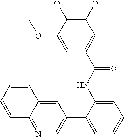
C12=NC=C(C3=CC=CC=C3NC(C3=CC(OC)=C(OC)C(OC)=C3)=O)C=C1C=CC=C2
